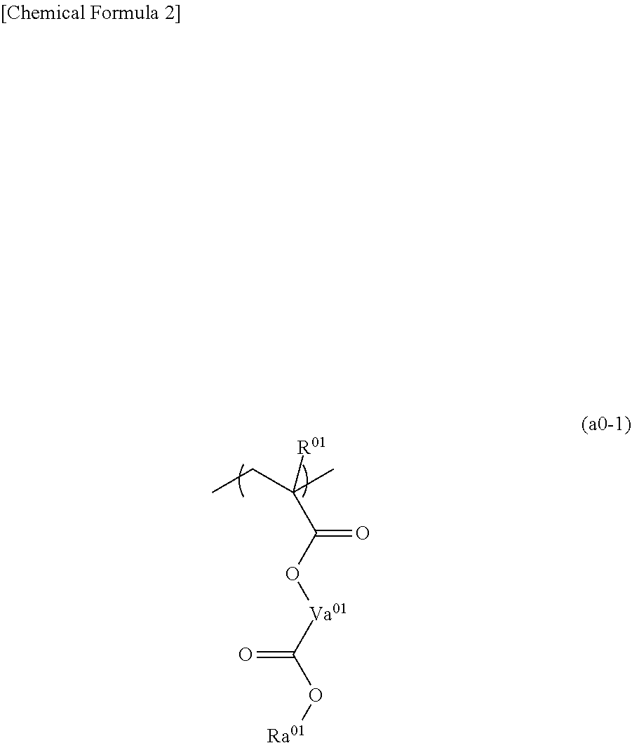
CCC(C)([R01])C(O[Va01]C(O[Ra01])=O)=O
